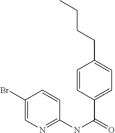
C1=CC(C(=O)NC2=NC=C(Br)C=C2)=CC=C1CCCC
